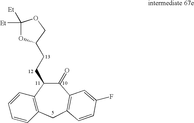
C12=C(CC3=C(C(=O)C1CCC1OC([Et])([Et])OC1)C=C(F)C=C3)C=CC=C2
